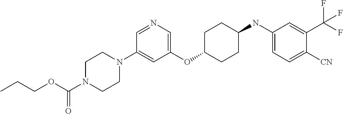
C1(OC2CCC(NC3=CC=C([CN])C(C(F)(F)F)=C3)CC2)=CN=CC(N2CCN(C(OCCC)=O)CC2)=C1
